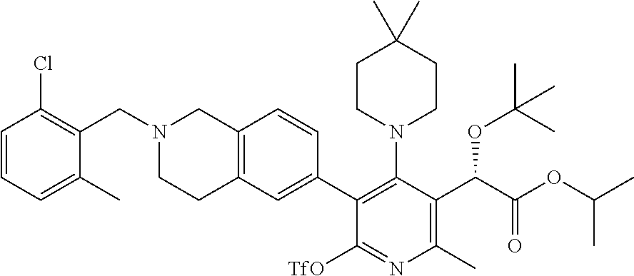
N1(CC2=C(Cl)C=CC=C2C)CCC2=C(C1)C=CC(C1=C(N3CCC(C)(C)CC3)C(C(C(=O)OC(C)C)OC(C)(C)C)=C(C)N=C1[TfO])=C2
